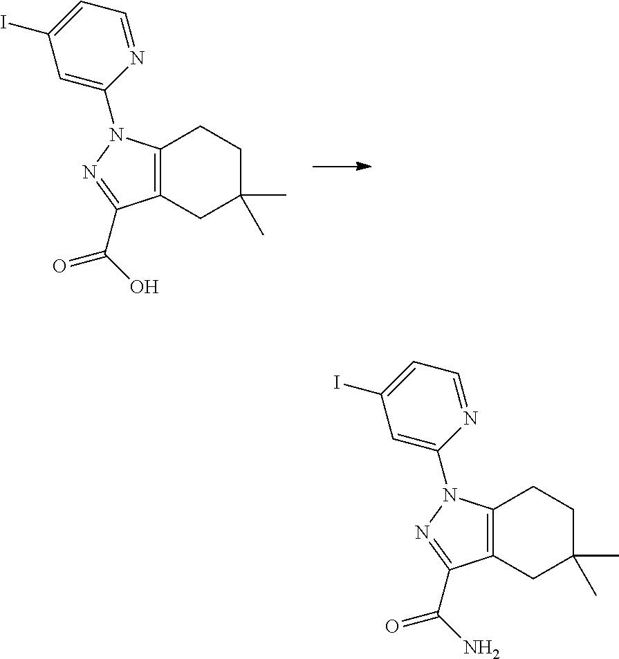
C12=C(CCC(C)(C)C1)N(C1=CC(I)=CC=N1)N=C2C(O)=O.C12=C(CCC(C)(C)C1)N(C1=CC(I)=CC=N1)N=C2C(N)=O
